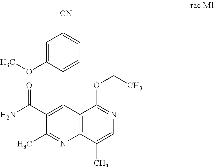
C1(C(N)=O)=C(C2=CC=C([CN])C=C2OC)C2=C(N=C1C)C(C)=CN=C2OCC
